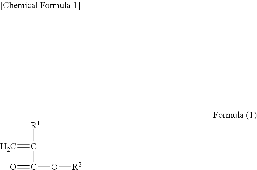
C=C([R1])C(=O)O[R2]
